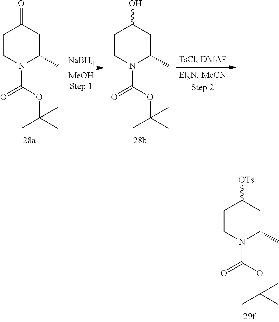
C1CN(C(OC(C)(C)C)=O)C(C)CC1[OTs].C1CN(C(OC(C)(C)C)=O)C(C)CC1=O.[NaBH4].C1CN(C(OC(C)(C)C)=O)C(C)CC1O
